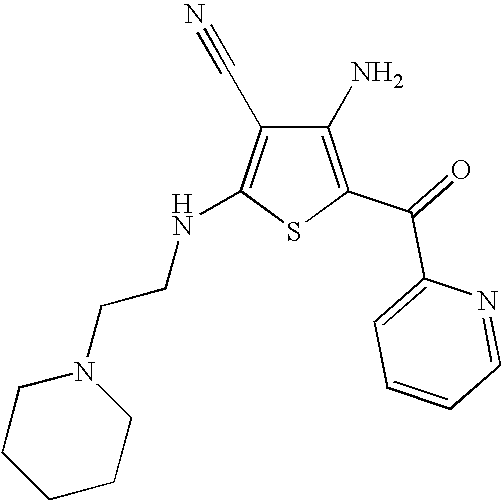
C1(N)=C(C(=O)C2=CC=CC=N2)SC(NCCN2CCCCC2)=C1C#N
